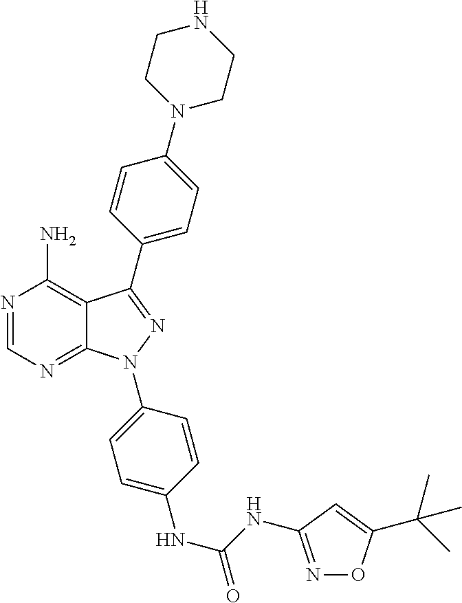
N1=CN=C2C(=C1N)C(C1=CC=C(N3CCNCC3)C=C1)=NN2C1=CC=C(NC(=O)NC2=NOC(C(C)(C)C)=C2)C=C1
